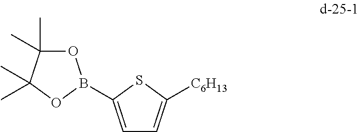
C1=C(B2OC(C)(C)C(C)(C)O2)SC([C6H13])=C1
